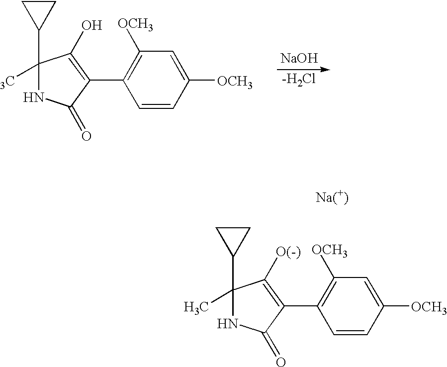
C1(C2CC2)([3C])NC(=O)C(C2=C([OCH3])C=C([OCH3])C=C2)=C1O.[NaOH].[Cl-].C1(C2CC2)(C)NC(=O)C(C2=C([OCH3])C=C([OCH3])C=C2)=C1[O(-)]
